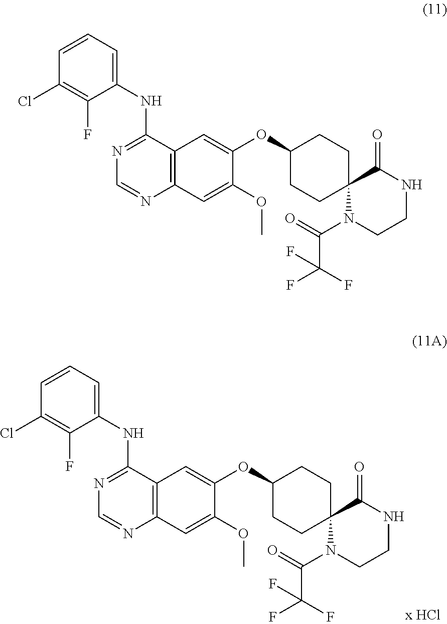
N1=C(NC2=CC=CC(Cl)=C2F)C2=C(N=C1)C=C(OC)C(OC1CCC3(CC1)N(C(=O)C(F)(F)F)CCNC3=O)=C2.N1=C(NC2=CC=CC(Cl)=C2F)C2=C(N=C1)C=C(OC)C(OC1CCC3(CC1)N(C(=O)C(F)(F)F)CCNC3=O)=C2
